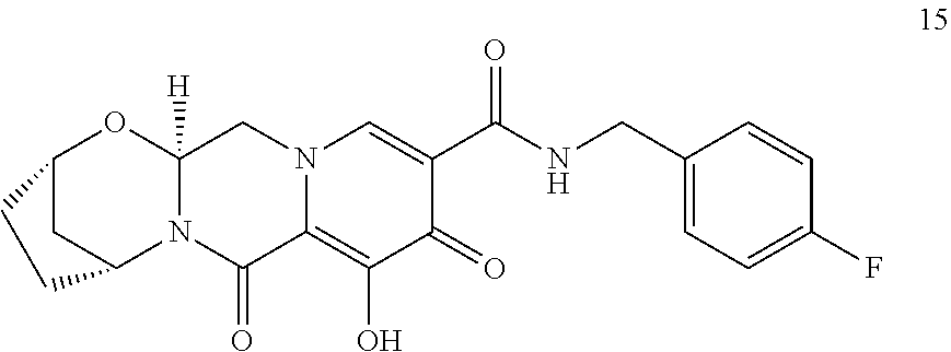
C1(CNC(C2=CN3C(=C(O)C2=O)C(=O)N2C([H])(C3)OC3CC2CC3)=O)=CC=C(F)C=C1
